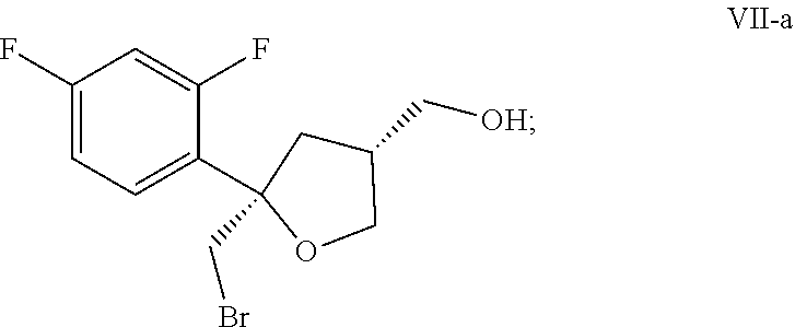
C1(F)=CC=C(C2(CBr)CC(C[OH])CO2)C(F)=C1
